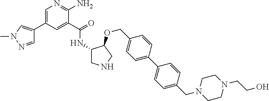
C1=C(C2=CN(C)N=C2)C=C(C(=O)NC2CNCC2OCC2=CC=C(C3=CC=C(CN4CCN(CCO)CC4)C=C3)C=C2)C(N)=N1
